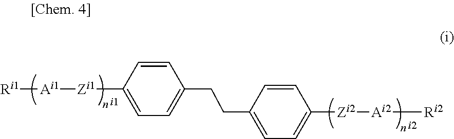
[Ri1][Ai1][Zi1]C1=CC=C(CCC2=CC=C([Zi2][Ai2][Ri2])C=C2)C=C1
